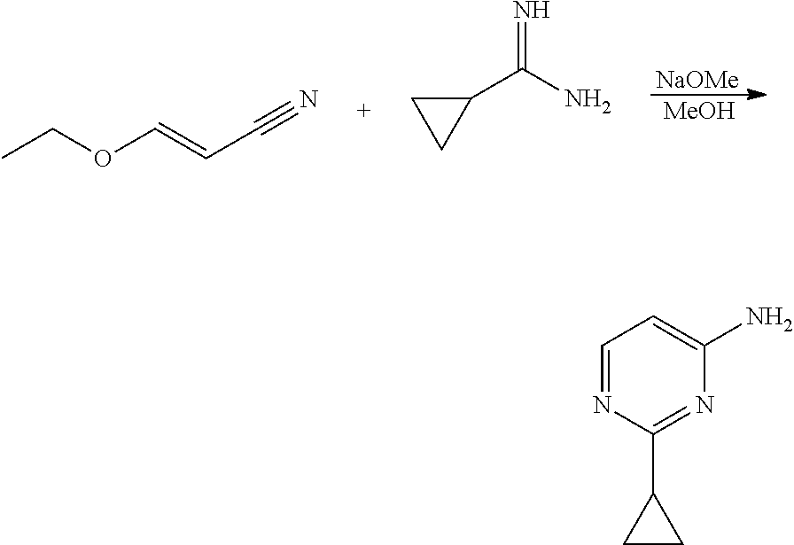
[NaOMe].[MeOH].CCOC=CC#N.C1(C(N)=N)CC1.C1=NC(C2CC2)=NC(N)=C1
